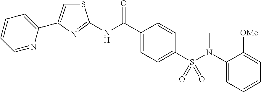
S1C=C(C2=CC=CC=N2)N=C1NC(C1=CC=C(S(=O)(=O)N(C2=CC=CC=C2[OMe])C)C=C1)=O
